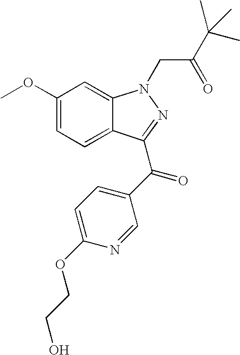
C1(OC)=CC=C2C(=C1)N(CC(=O)C(C)(C)C)N=C2C(=O)C1=CC=C(OCCO)N=C1
